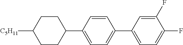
C1(F)=CC(C2=CC=C(C3CCC([C5H11])CC3)C=C2)=CC=C1F
